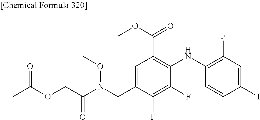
CON(C(=O)COC(=O)C)CC1=CC(C(OC)=O)=C(NC2=C(F)C=C(I)C=C2)C(F)=C1F
